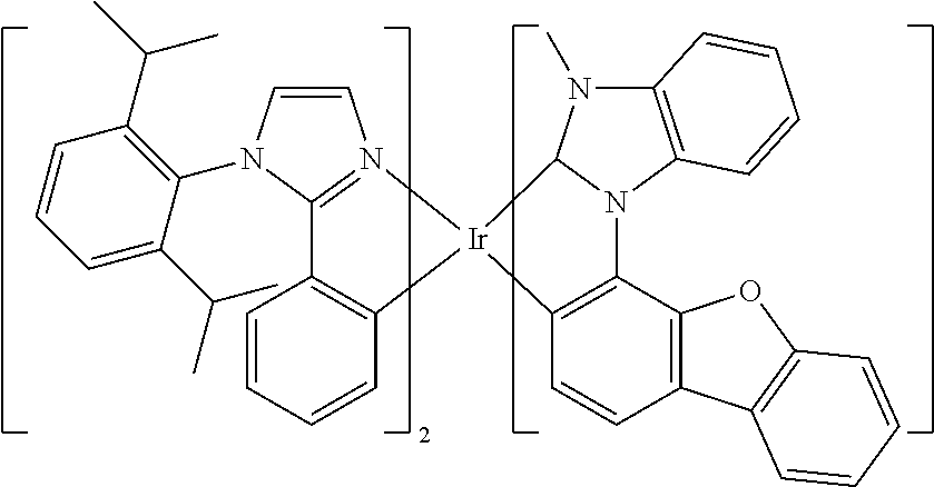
C1=CN(C2=C(C(C)C)C=CC=C2C(C)C)C2=N1[Ir]1(C3=C2C=CC=C3)C2N(C)C3=C(N2C2=C1C=CC1=C2OC2=C1C=CC=C2)C=CC=C3
